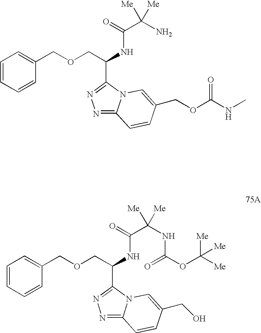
C1=CC=CC(COCC(NC(C(N)([Me])[Me])=O)C2=NN=C3N2C=C(COC(NC)=O)C=C3)=C1.C1=CC=CC(COCC(NC(C(NC(OC([Me])([Me])[Me])=O)([Me])[Me])=O)C2=NN=C3N2C=C(CO)C=C3)=C1
